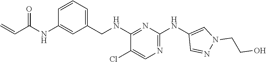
C1=CC=C(CNC2=NC(NC3=CN(CCO)N=C3)=NC=C2Cl)C=C1NC(C=C)=O
